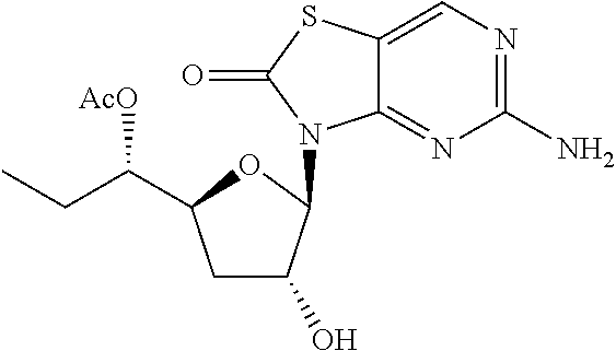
C1(N)=NC=C2C(=N1)N(C1C(O)CC(C([AcO])CC)O1)C(=O)S2
